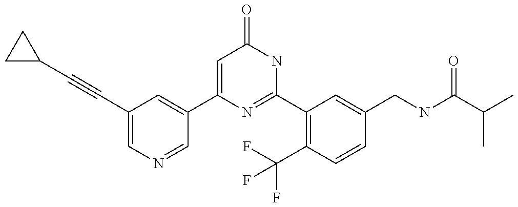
C1(C2=CC(C#CC3CC3)=CN=C2)=CC(=O)NC(C2=C(C(F)(F)F)C=CC(CNC(C(C)C)=O)=C2)=N1
